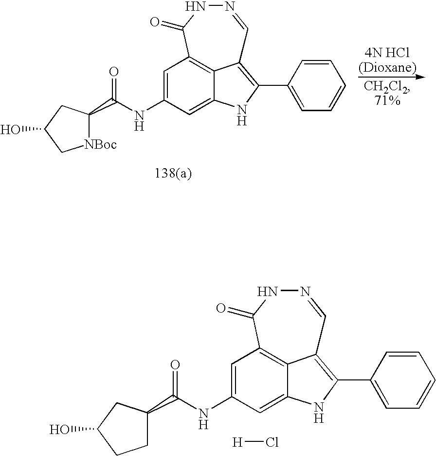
C1=C(NC(=O)C2[NBoc]CC(O)C2)C=C2NC(C3=CC=CC=C3)=C3C2=C1C(=O)NN=C3.[H]Cl.C1=C(NC(=O)C2CCC(O)C2)C=C2NC(C3=CC=CC=C3)=C3C2=C1C(=O)NN=C3
